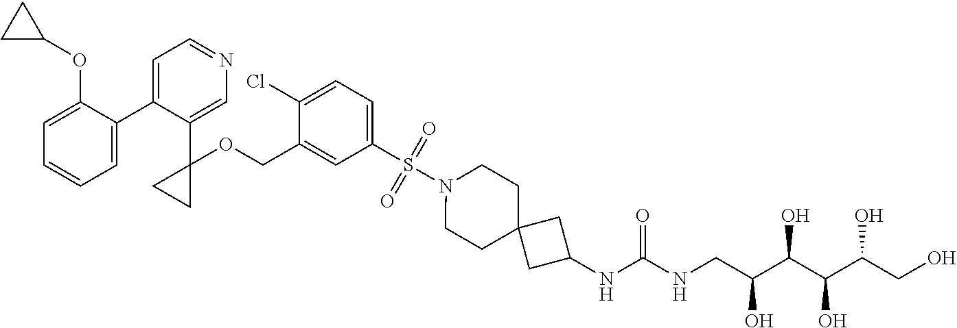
C1=C(C2=CC=NC=C2C2(OCC3=CC(S(N4CCC5(CC4)CC(NC(NCC(C(C(C(CO)O)O)O)O)=O)C5)(=O)=O)=CC=C3Cl)CC2)C(OC2CC2)=CC=C1
